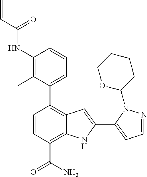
C1(NC(C=C)=O)=C(C)C(C2=C3C(=C(C(N)=O)C=C2)NC(C2=CC=NN2C2CCCCO2)=C3)=CC=C1
